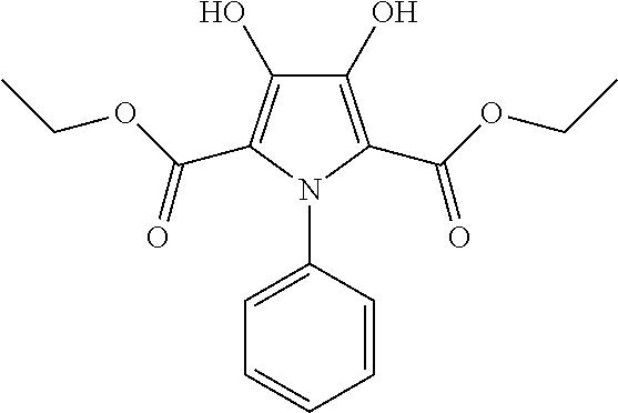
C1(O)=C(C(OCC)=O)N(C2=CC=CC=C2)C(C(OCC)=O)=C1O
